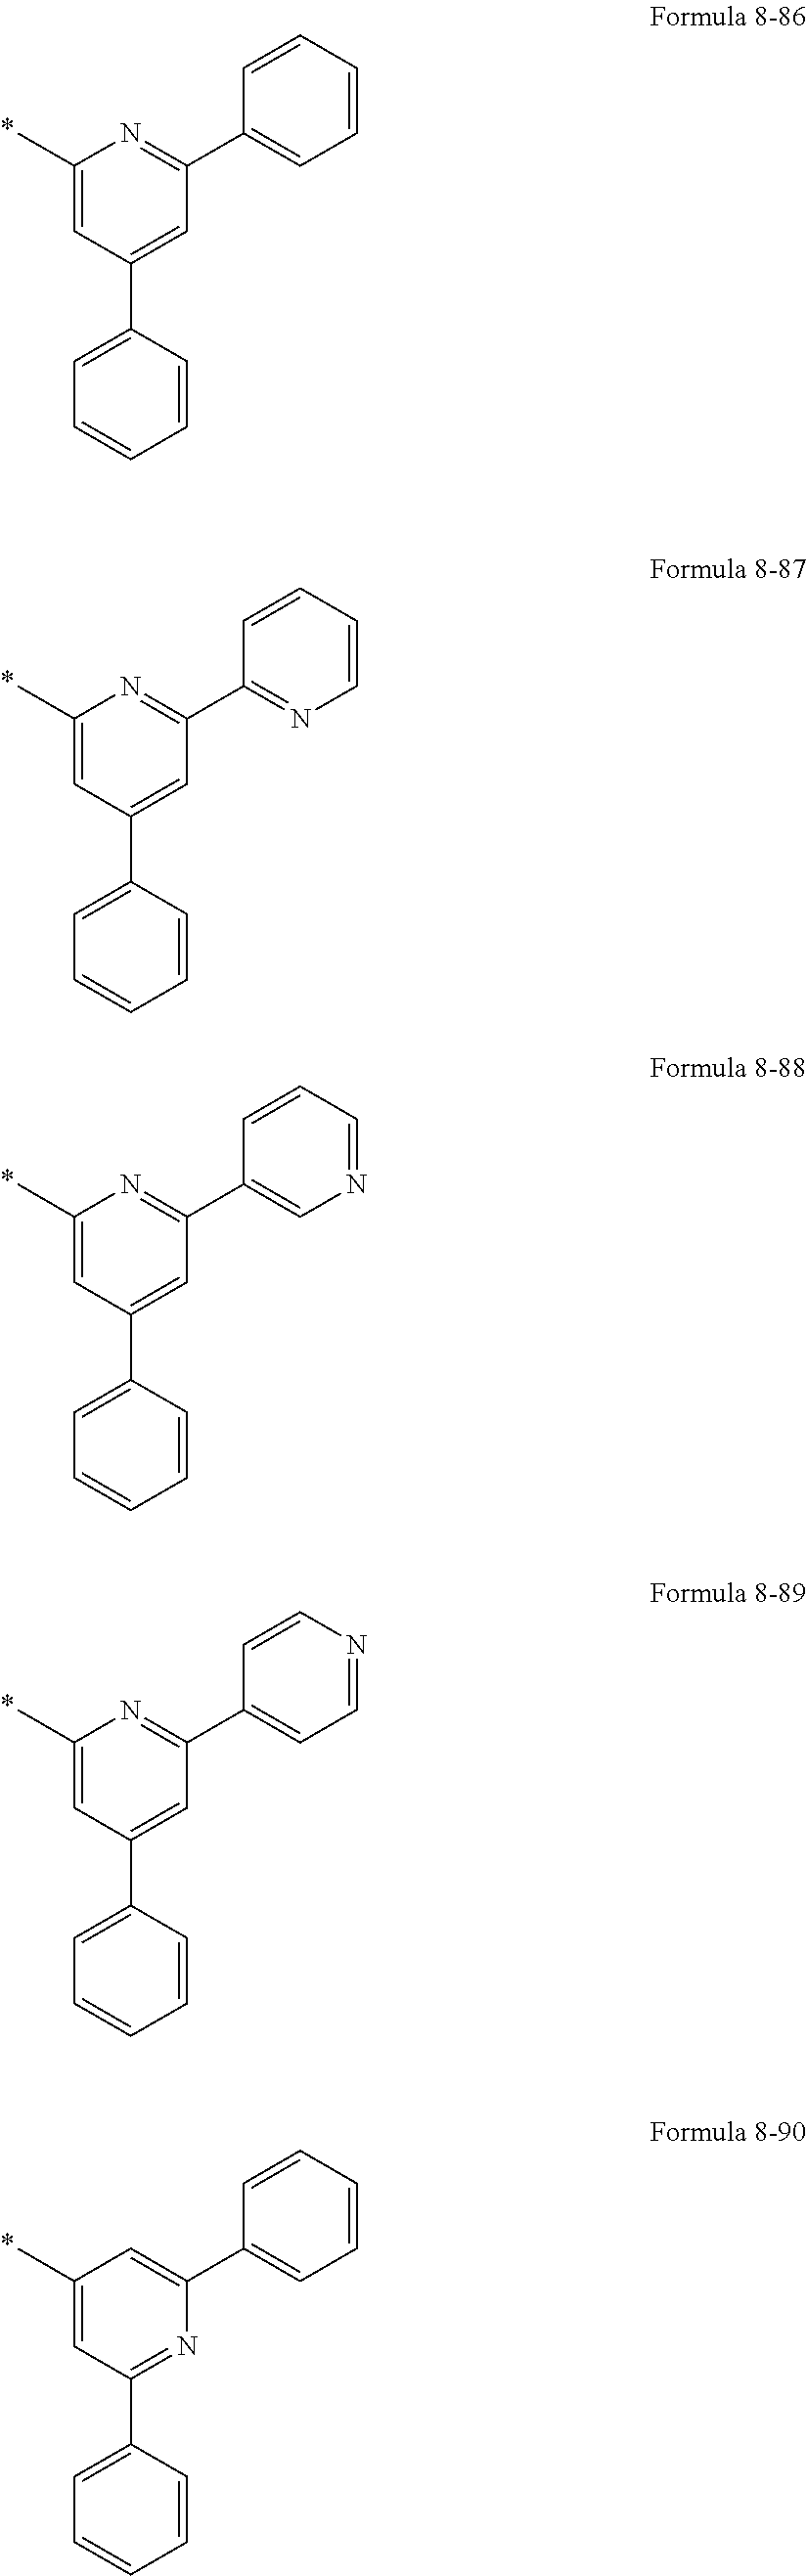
C1(C)=CC(C2=CC=CC=C2)=CC(C2=CC=CC=C2)=N1.C1(C)=CC(C2=CC=CC=C2)=CC(C2=NC=CC=C2)=N1.C1(C)=CC(C2=CC=CC=C2)=CC(C2=CN=CC=C2)=N1.C1(C)=CC(C2=CC=CC=C2)=CC(C2=CC=NC=C2)=N1.C1(C)=CC(C2=CC=CC=C2)=NC(C2=CC=CC=C2)=C1
